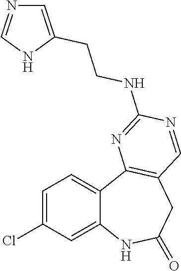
C1=C(Cl)C=C2C(=C1)C1=C(CC(=O)N2)C=NC(NCCC2=CN=CN2)=N1
